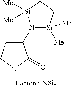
N1(C2CCOC2=O)[Si]([Me])([Me])CC[Si]1([Me])[Me]
